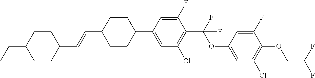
C1CC(C=CC2CCC(C3=CC(Cl)=C(C(F)(OC4=CC(Cl)=C(OC=C(F)F)C(F)=C4)F)C(F)=C3)CC2)CCC1CC
